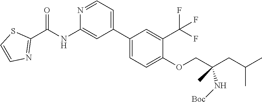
C1(C2=CC=NC(NC(C3=NC=CS3)=O)=C2)=CC=C(OCC(CC(C)C)(C)N[Boc])C(C(F)(F)F)=C1
